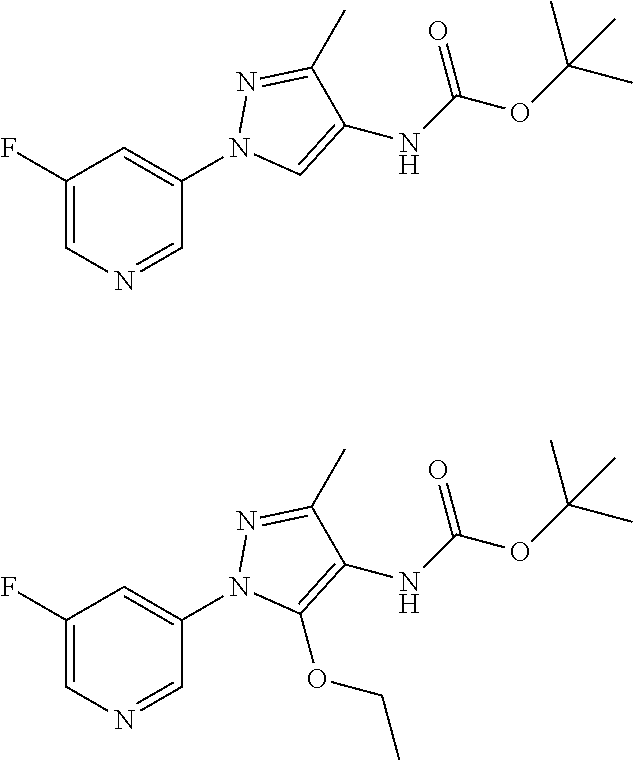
C1(F)=CN=CC(N2C=C(NC(OC(C)(C)C)=O)C(C)=N2)=C1.C1(F)=CN=CC(N2C(OCC)=C(NC(OC(C)(C)C)=O)C(C)=N2)=C1
